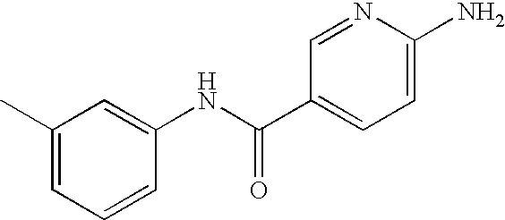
C1(C)=CC=CC(NC(=O)C2=CC=C(N)N=C2)=C1
